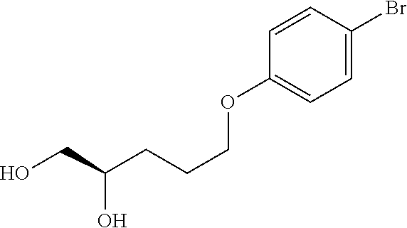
OCC(CCCOC1=CC=C(Br)C=C1)O
